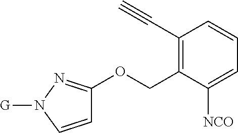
C1(C#C)=C(COC2=NN([G])C=C2)C([NCO])=CC=C1
